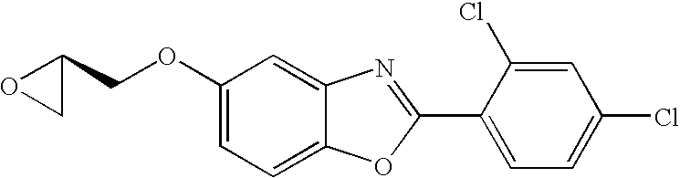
C1(OCC2OC2)=CC=C2C(=C1)N=C(C1=CC=C(Cl)C=C1Cl)O2
